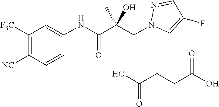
N1=CC(F)=CN1CC(C(=O)NC1=CC([F3C])=C([NC])C=C1)(C)O.OC(CCC(O)=O)=O
